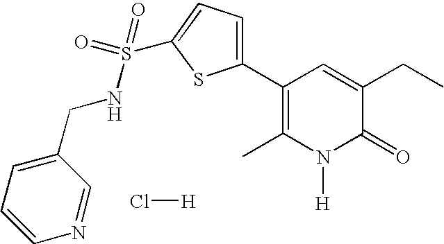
Cl[H].C1(C2=C(C)N([H])C(=O)C(CC)=C2)=CC=C(S(=O)(=O)NCC2=CC=CN=C2)S1
